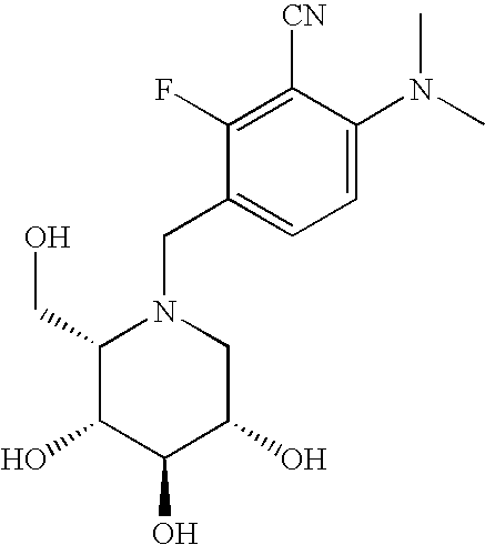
C1(CO)C(O)C(O)C(O)CN1CC1=CC=C(N(C)C)C([CN])=C1F
